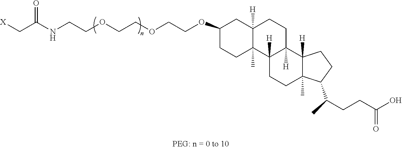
[X]CC(NCCOCCOCCOC1CCC2(C)C([H])(C1)CCC1([H])C2([H])CCC2(C)C1([H])CCC2C(C)CCC(O)=O)=O
